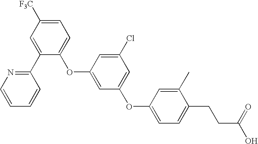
C1=CC=CC(C2=CC([F3C])=CC=C2OC2=CC(OC3=CC=C(CCC(O)=O)C(C)=C3)=CC(Cl)=C2)=N1
